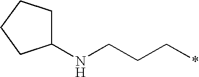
C1(NCCC*)CCCC1
